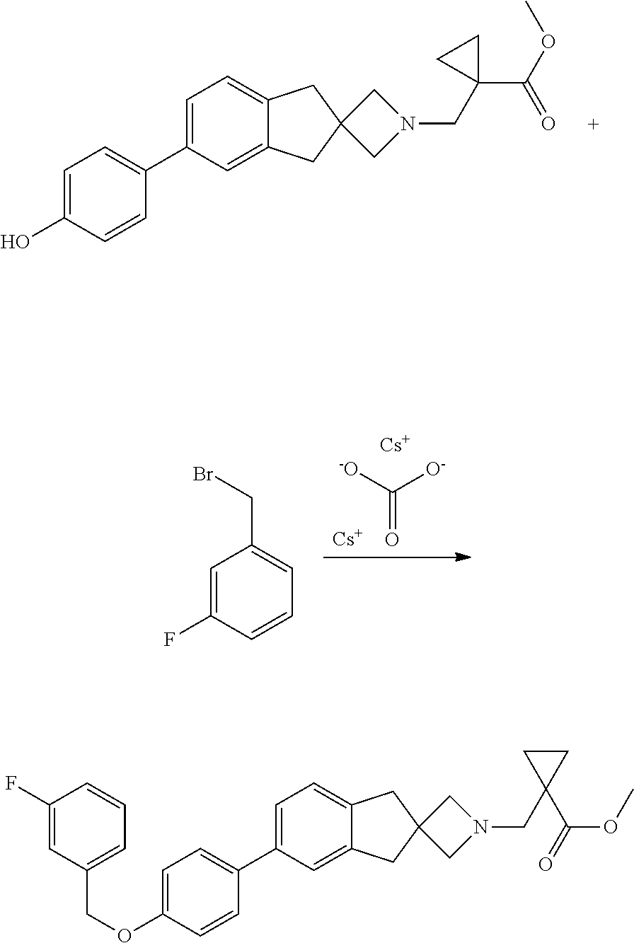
C1(C2=CC=C(O)C=C2)=CC=C2C(=C1)CC1(C2)CN(CC2(C(OC)=O)CC2)C1.[Cs].[-O]C([O-])=O.[Cs].C1=C(F)C=CC=C1CBr.C1=C(C2=CC=C(OCC3=CC=CC(F)=C3)C=C2)C=C2C(=C1)CC1(C2)CN(CC2(C(=O)OC)CC2)C1
